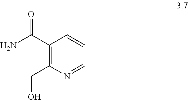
C1(C(N)=O)=C(CO)N=CC=C1
